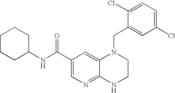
C12=NC=C(C(NC3CCCCC3)=O)C=C1N(CC1=CC(Cl)=CC=C1Cl)CCN2
